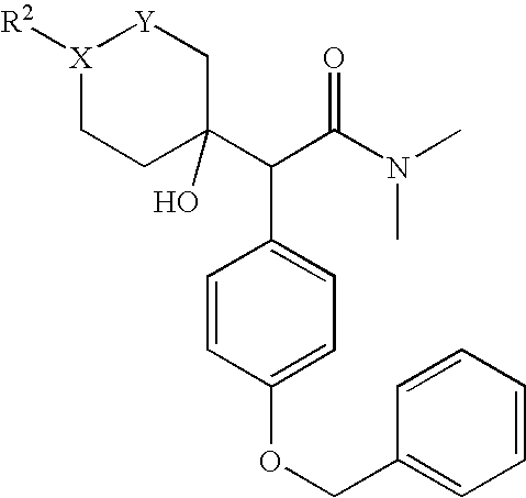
[X]1([R2])CCC(C(C(N(C)C)=O)C2=CC=C(OCC3=CC=CC=C3)C=C2)(O)C[Y]1
